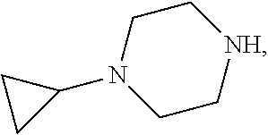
C1CN(C2CC2)CC[NH]1
